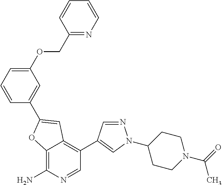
C12=C(N)N=CC(C3=CN(C4CCN(C(=O)C)CC4)N=C3)=C1C=C(C1=CC(OCC3=NC=CC=C3)=CC=C1)O2
